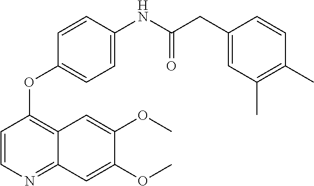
O(C)C1=CC2=NC=CC(OC3=CC=C(NC(CC4=CC(C)=C(C)C=C4)=O)C=C3)=C2C=C1OC
